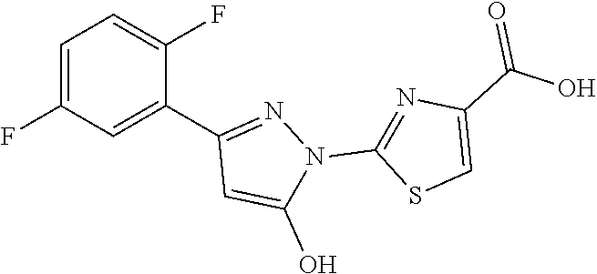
C1(F)=CC=C(F)C(C2=NN(C3=NC(C(O)=O)=CS3)C(O)=C2)=C1
